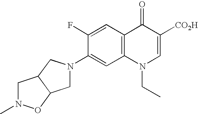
C1(F)=CC2=C(C=C1N1CC3C(C1)CN(C)O3)N(CC)C=C([CO2H])C2=O
